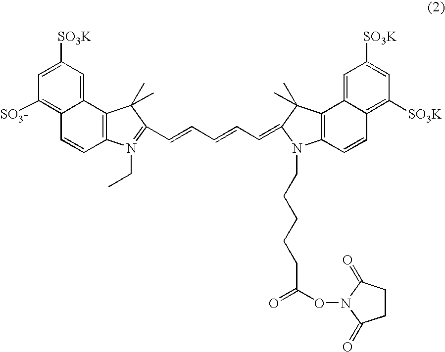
C12=C(N(CC)=C(C=CC=CC=C3C(C)(C)C4=C(N3CCCCCC(ON3C(=O)CCC3=O)=O)C=CC3=C([SO3K])C=C([SO3K])C=C43)C1(C)C)C=CC1=C([SO3-])C=C([SO3K])C=C21
